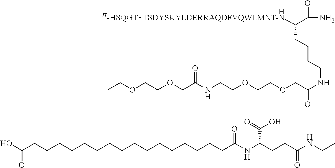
[H-HSQGTFTSDYSKYLDERRAQDFVQWLMNT-N]C(C(=O)N)CCCCNC(COCCOCCNC(COCCOCC)=O)=O.[H].C(CCCCC(O)=O)CCCCCCCCCCCC(NC(CCC(NCC)=O)C(=O)O)=O
